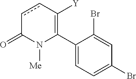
C1(C2=C([Y])ccC(=O)N2[Me])=CC=C(Br)C=C1Br
